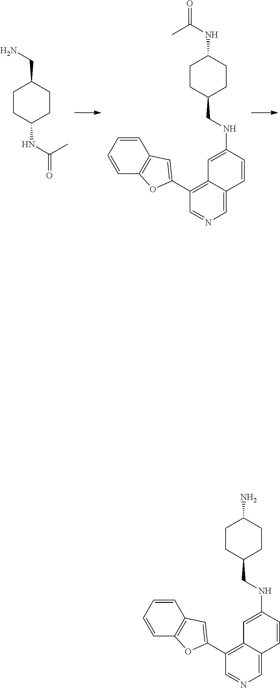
C1=C2C(=C(C3=CC4=C(C=CC=C4)O3)C=N1)C=C(NCC1CCC(NC(=O)C)CC1)C=C2.NCC1CCC(NC(=O)C)CC1.C1=C2C(=C(C3=CC4=C(C=CC=C4)O3)C=N1)C=C(NCC1CCC(N)CC1)C=C2
